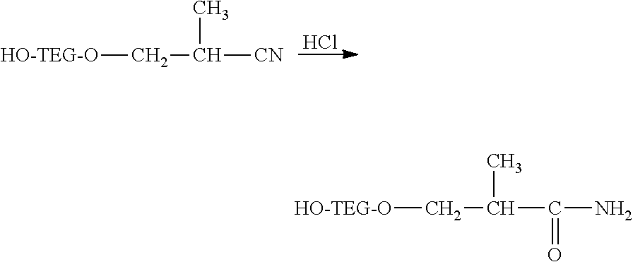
Cl.[HO-TEG-O]CC([CN])C.[HO-TEG-O]CC(C(N)=O)C
